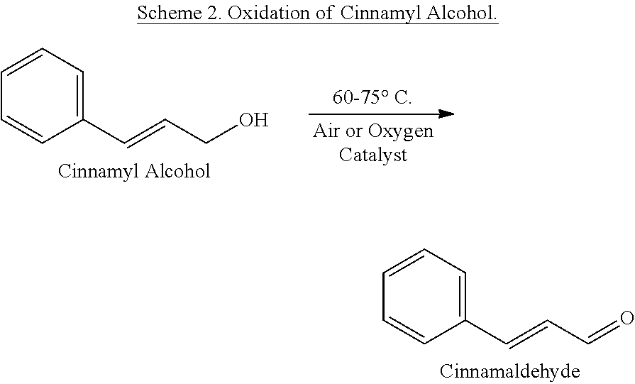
C1=CC=C(C=CC=O)C=C1.C1=CC=C(C=CCO)C=C1
